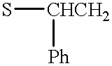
S[CHCH2][Ph]
